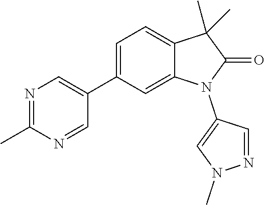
C1(C2=CN=C(C)N=C2)=CC=C2C(=C1)N(C1=CN(C)N=C1)C(=O)C2(C)C
